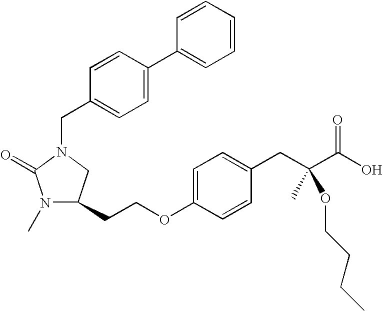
N1(C)C(CCOC2=CC=C(CC(C(O)=O)(OCCCC)C)C=C2)CN(CC2=CC=C(C3=CC=CC=C3)C=C2)C1=O
